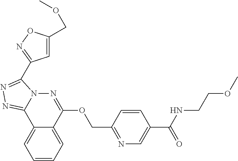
C1=CC=C2C(=C1)C1=NN=C(C3=NOC(COC)=C3)N1N=C2OCC1=NC=C(C(NCCOC)=O)C=C1
